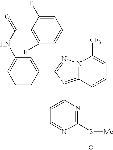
C1=C(F)C(C(NC2=CC=CC(C3=NN4C(=C3C3=CC=NC(S([Me])=O)=N3)C=CC=C4[CF3])=C2)=O)=C(F)C=C1
